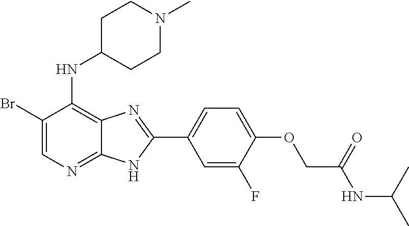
C1(Br)=CN=C2C(=C1NC1CCN(C)CC1)N=C(C1=CC=C(OCC(NC(C)C)=O)C(F)=C1)N2
